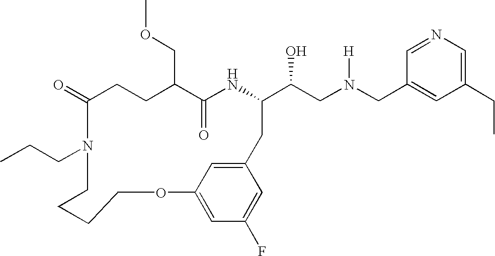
C1(=O)CCC(COC)C(=O)NC(C(CN(CC2=CC(CC)=CN=C2)[H])O)CC2=CC(=CC(F)=C2)OCCCCN1CCC
